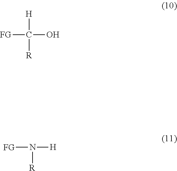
[FG]C([H])(O)[R].[FG]N([H])[R]
